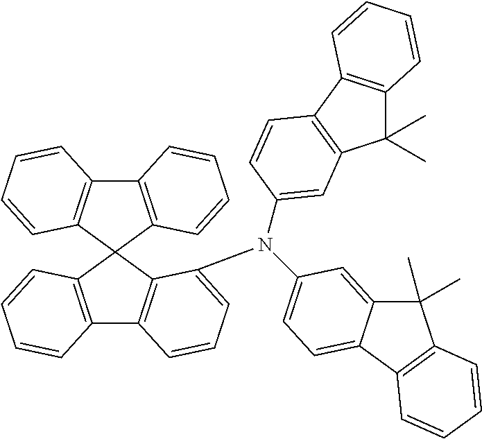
C12=C(C3(C4=C1C=CC=C4N(C1=CC=C4C(=C1)C(C)(C)C1=C4C=CC=C1)C1=CC4=C(C5=C(C4(C)C)C=CC=C5)C=C1)C1=C(C4=C3C=CC=C4)C=CC=C1)C=CC=C2
